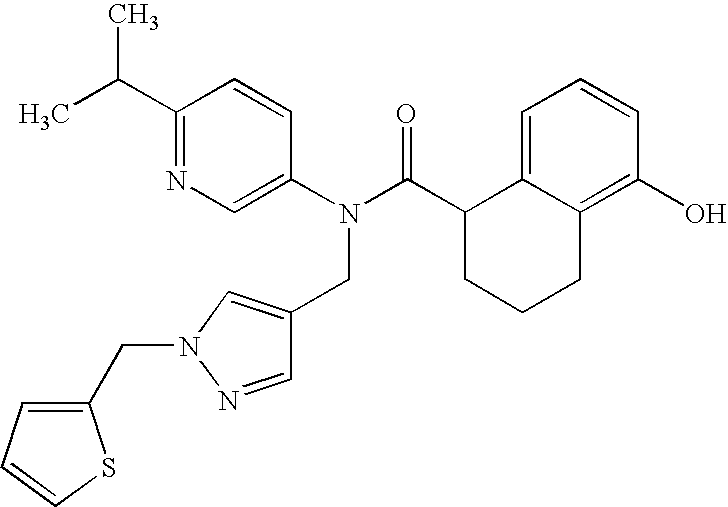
C1(C(C)C)=NC=C(N(C(C2CCCC3=C(O)C=CC=C23)=O)CC2=CN(CC3=CC=CS3)N=C2)C=C1
